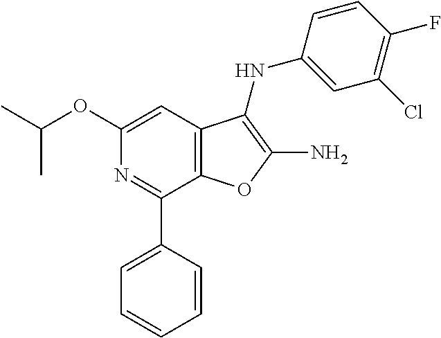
N1=C(C2=CC=CC=C2)C2=C(C=C1OC(C)C)C(NC1=CC(Cl)=C(F)C=C1)=C(N)O2
